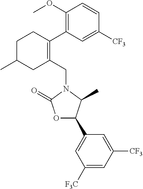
C1(CN2C(=O)OC(C3=CC([F3C])=CC([CF3])=C3)C2C)=C(C2=C(OC)C=CC([CF3])=C2)CCC(C)C1
